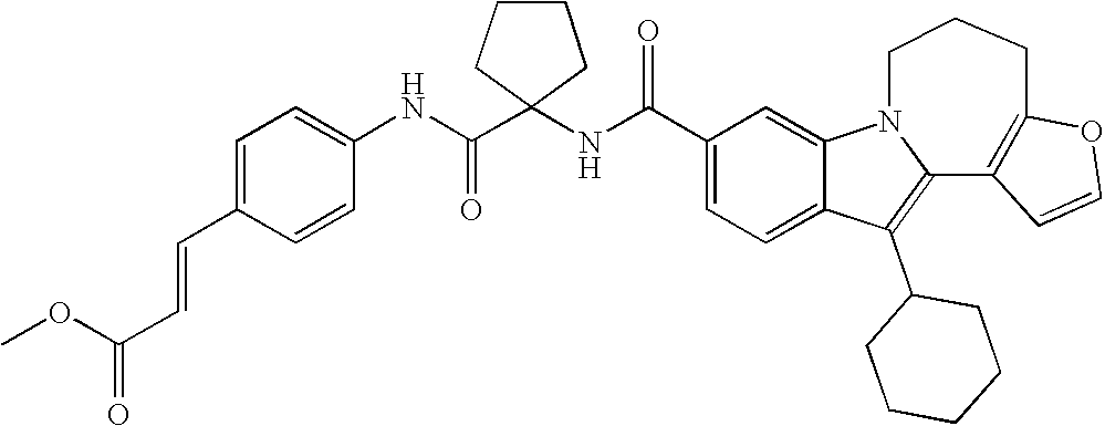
C1(C(NC2(C(NC3=CC=C(C=CC(=O)OC)C=C3)=O)CCCC2)=O)=CC=C2C(=C1)N1CCCC3=C(C1=C2C1CCCCC1)C=CO3
